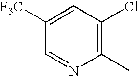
C1([F3C])=CC(Cl)=C(C)N=C1
